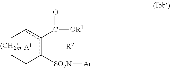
Ccc(c(CC)[SO2N]([R2])[Ar])C([OR1])=O.[A1]
